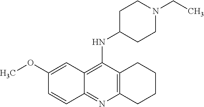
C12=C(C(NC3CCN(CC)CC3)=C3C(=N1)C=CC(OC)=C3)CCCC2
